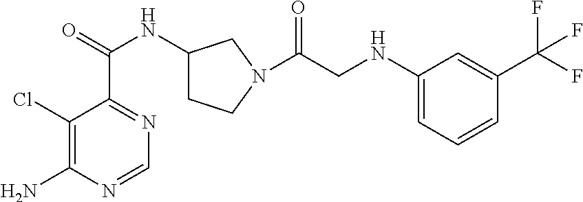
C1(Cl)=C(N)N=CN=C1C(=O)NC1CCN(C(CNC2=CC=CC(C(F)(F)F)=C2)=O)C1
